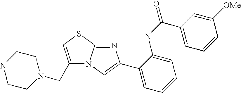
C1(CN2CCNCC2)=CSC2=NC(C3=CC=CC=C3NC(C3=CC=CC([OMe])=C3)=O)=CN12
